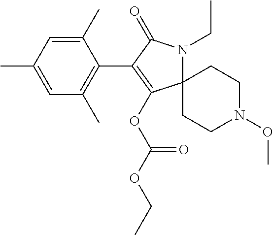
C1(C)=CC(C)=CC(C)=C1C1=C(OC(OCC)=O)C2(N(CC)C1=O)CCN(OC)CC2
